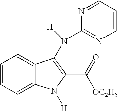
C12=CC=CC=C1C(N(C1=NC=CC=N1)[H])=C(C(=O)[OC2H5])N2[H]
